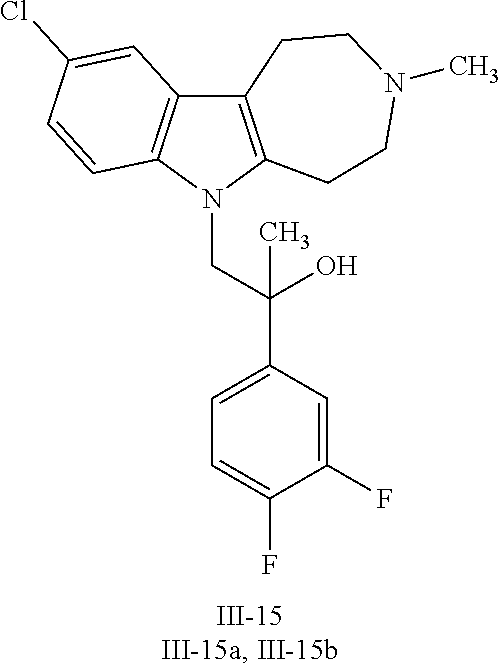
N1(CC(C2=CC=C(F)C(F)=C2)(O)C)C2=C(C3=C1C=CC(Cl)=C3)CCN(C)CC2
